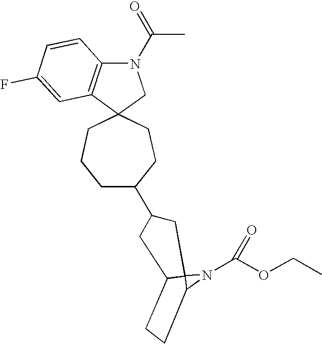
C12(CN(C(C)=O)C3=C1C=C(F)C=C3)CCCC(C1CC3C4(N(C(OCC)=O)C4CC3)C1)CC2
